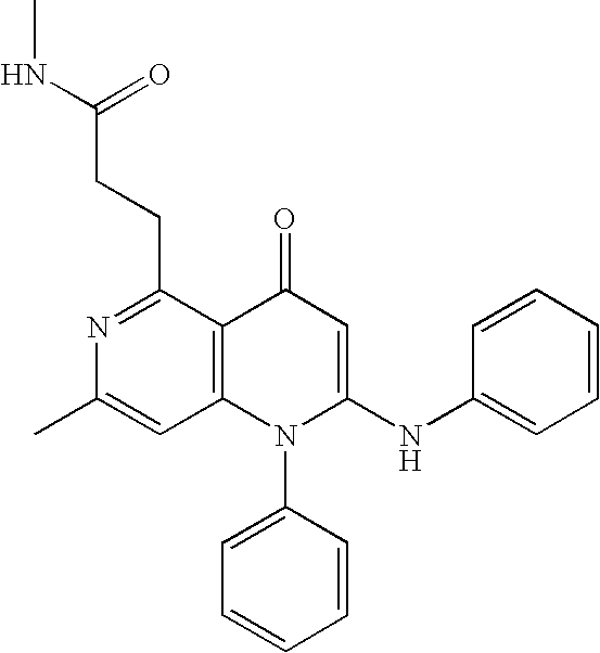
N1=C(CCC(NC)=O)C2=C(C=C1C)N(C1=CC=CC=C1)C(NC1=CC=CC=C1)=CC2=O
